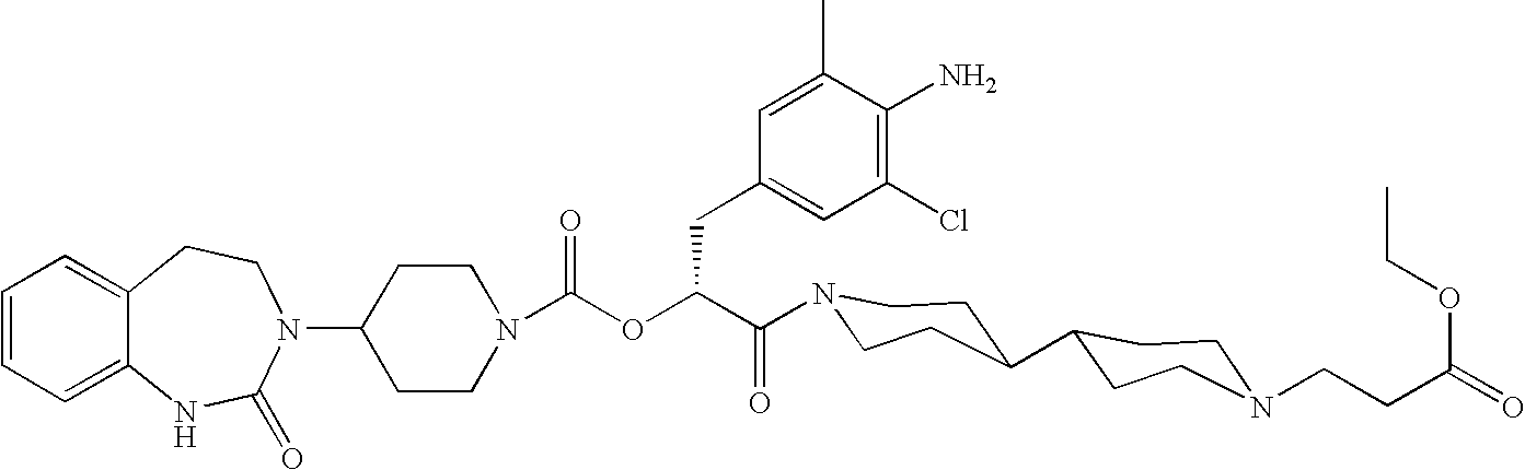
C12=CC=CC=C1NC(=O)N(C1CCN(C(OC(C(=O)N3CCC(C4CCN(CCC(=O)OCC)CC4)CC3)CC3=CC(Cl)=C(N)C(C)=C3)=O)CC1)CC2
